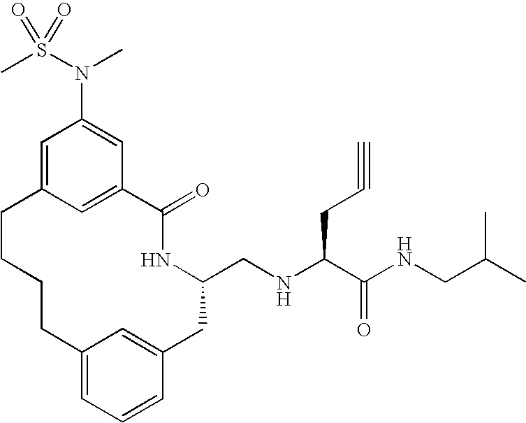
C1=C2C=C(C=C1N(S(C)(=O)=O)C)C(=O)NC(CNC(C(NCC(C)C)=O)CC#C)CC1=CC(=CC=C1)CCCC2
